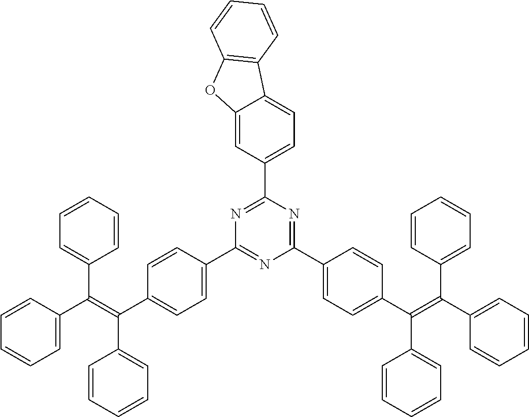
C1=CC(C(=C(C2=CC=C(C3=NC(C4=CC=C(C(=C(C5=CC=CC=C5)C5=CC=CC=C5)C5=CC=CC=C5)C=C4)=NC(C4=CC=C5C(=C4)OC4=C5C=CC=C4)=N3)C=C2)C2=CC=CC=C2)C2=CC=CC=C2)=CC=C1
